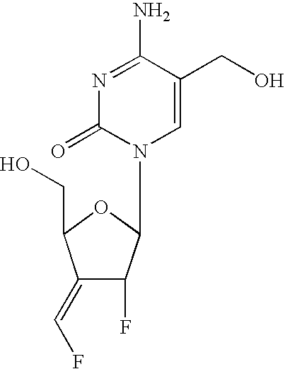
N1=C(N)C(CO)=CN(C2C(F)C(=CF)C(CO)O2)C1=O
